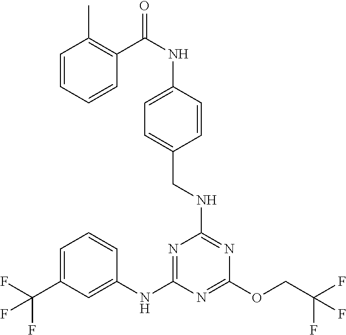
C1=C(C(F)(F)F)C=C(NC2=NC(NCC3=CC=C(NC(C4=C(C)C=CC=C4)=O)C=C3)=NC(OCC(F)(F)F)=N2)C=C1
